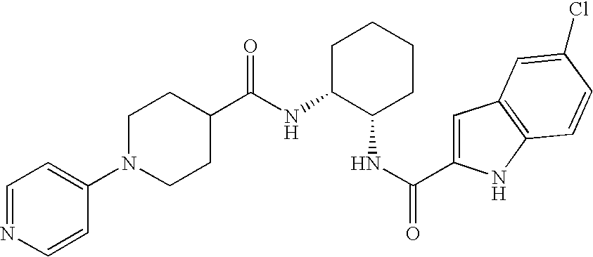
C1(C(NC2C(NC(=O)C3=CC4=C(N3)C=CC(Cl)=C4)CCCC2)=O)CCN(C2=CC=NC=C2)CC1
